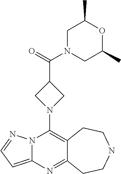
N12C(=CC=N1)N=C1C(=C2N2CC(C(=O)N3CC(C)OC(C)C3)C2)CCNCC1
